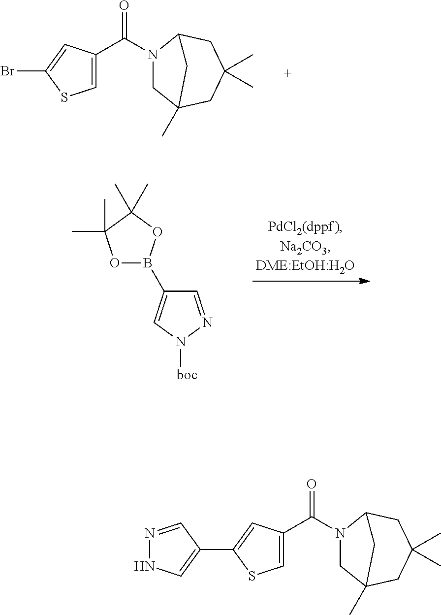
C1=C(C(N2CC3(C)CC(C)(C)CC2C3)=O)C=C(Br)S1.C1=NN([boc])C=C1B1OC(C)(C)C(C)(C)O1.C1=C(C(N2CC3(C)CC(C)(C)CC2C3)=O)C=C(C2=CNN=C2)S1
